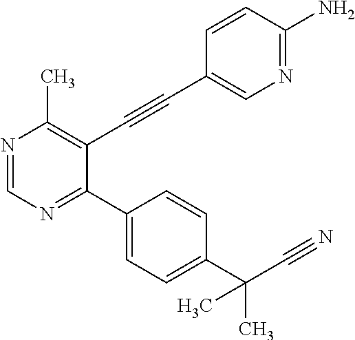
N1=CN=C(C2=CC=C(C(C#N)(C)C)C=C2)C(C#CC2=CN=C(N)C=C2)=C1C
